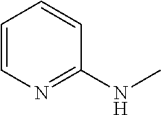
C1=CN=C(NC)C=C1
